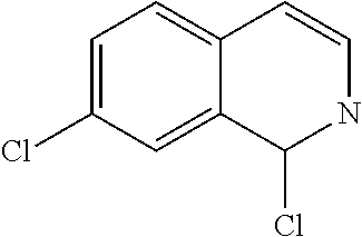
C1=C(Cl)C=C2C(=C1)C=CNC2Cl
